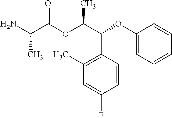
CC(C(=O)OC(C(C1=C(C)C=C(F)C=C1)OC1=CC=CC=C1)C)N
